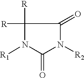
C1([R])([R])N([R1])C(=O)N([R2])C1=O
